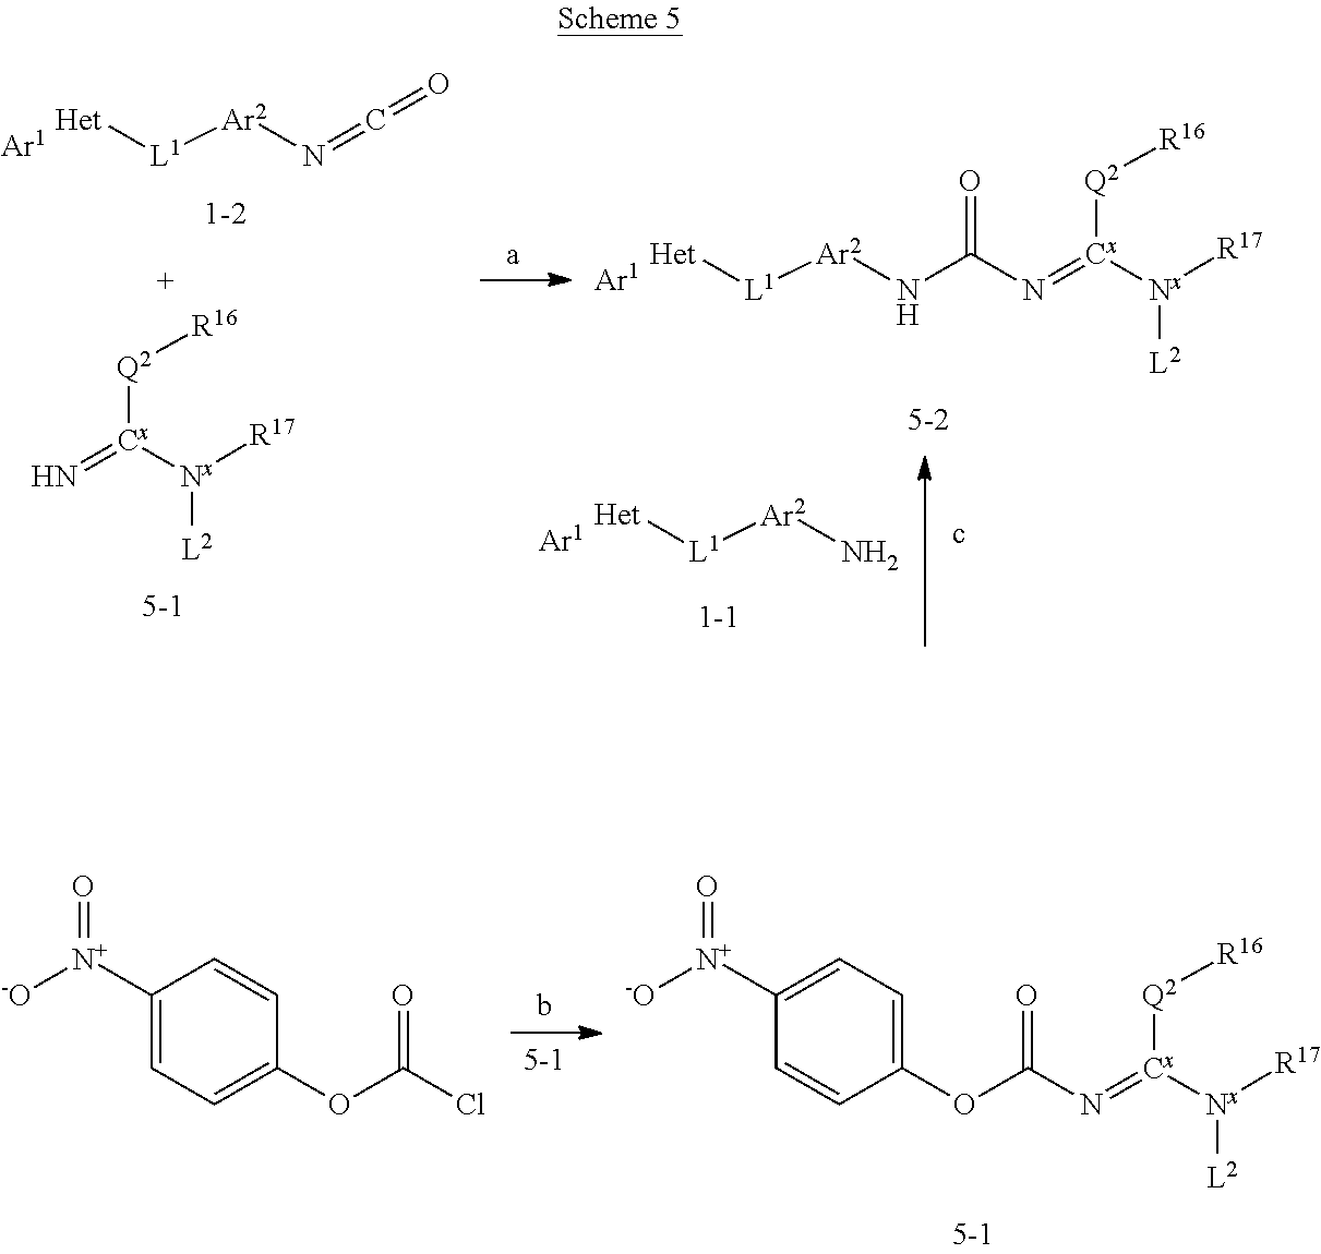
[Ar1].[Het][L1][Ar2]N=C=O.[Ar1].[Het][L1][Ar2]NC(=O)N=[Cx]([Q2][R16])[Nx]([R17])[L2].[Ar1].[Het][L1][Ar2]N.N=[Cx]([Q2][R16])[Nx]([R17])[L2].C1([N+](=O)[-O])=CC=C(OC(Cl)=O)C=C1.C1([N+](=O)[-O])=CC=C(OC(=O)N=[Cx]([Q2][R16])[Nx]([R17])[L2])C=C1
